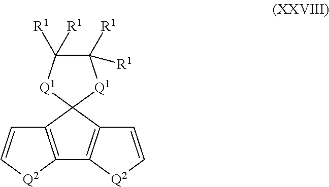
C1([R1])([R1])C([R1])([R1])[Q1]C2([Q1]1)C1=C(C3=C2C=C[Q2]3)[Q2]C=C1
